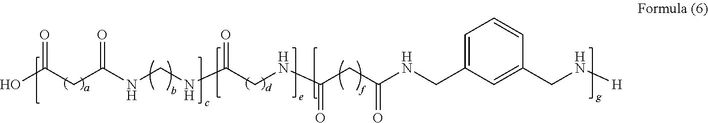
C1=C(CNC(CC(NCC(NCNC(CC(O)=O)=O)=O)=O)=O)C=C(CN[H])C=C1
